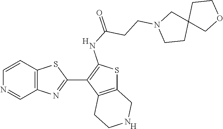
C12=C(C=CN=C1)SC(C1=C(NC(=O)CCN3CCC4(C3)COCC4)SC3=C1CCNC3)=N2.[H].[H]
